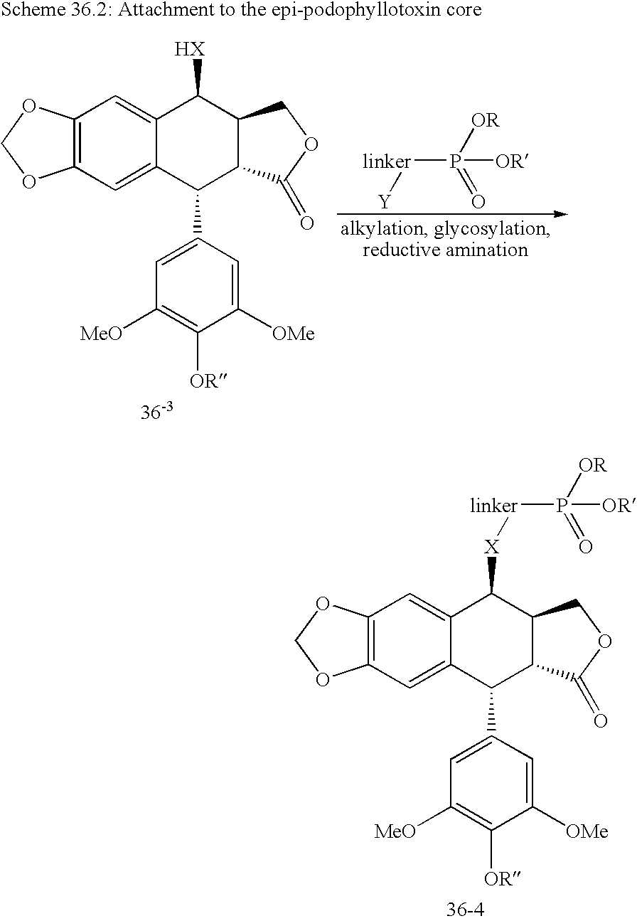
C12=C(C=C3C(=C1)C([HX])C1C(C3C3=CC([MeO])=C([OR])C([OMe])=C3)C(=O)OC1)OCO2.[linker](P([OR])(=O)[OR])[Y].C12=C(C=C3C(=C1)C([X][linker]P([OR])(=O)[OR])C1C(C3C3=CC([MeO])=C([OR])C([OMe])=C3)C(=O)OC1)OCO2
